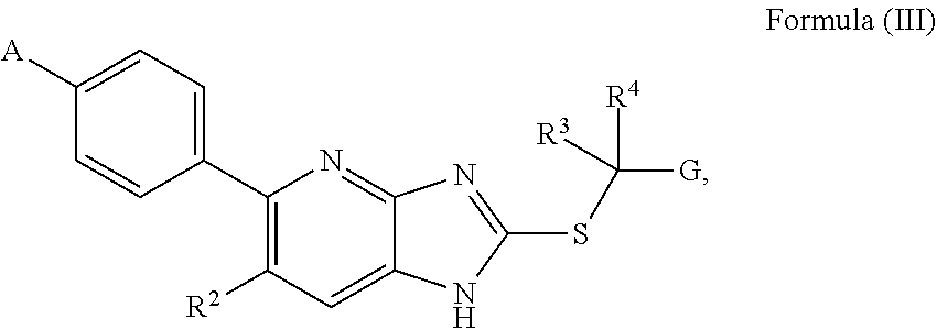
C1(C2=CC=C([A])C=C2)=C([R2])C=C2C(=N1)N=C(SC([G])([R4])[R3])N2
